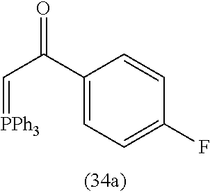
O=C(C1=CC=C(F)C=C1)C=[PPh3]
